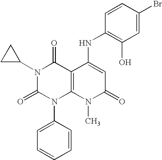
N1(C2CC2)C(=O)N(C2=CC=CC=C2)C2=C(C1=O)C(NC1=C(O)C=C(Br)C=C1)=CC(=O)N2C
